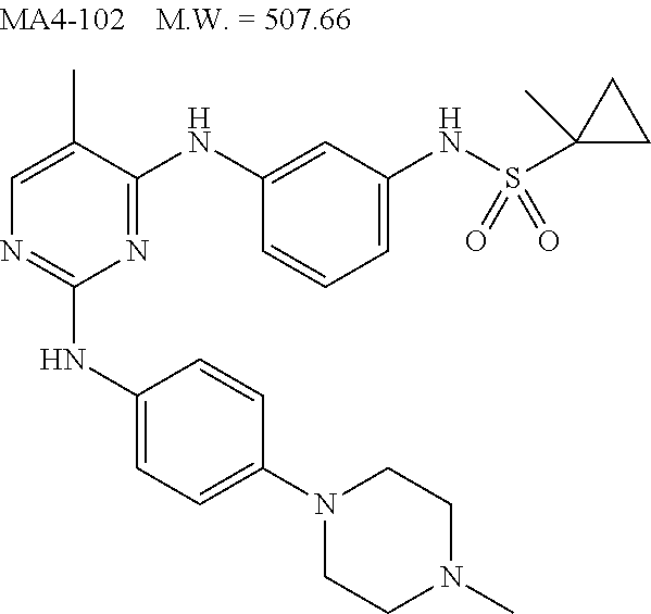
N1=C(NC2=CC(NS(C3(C)CC3)(=O)=O)=CC=C2)C(C)=CN=C1NC1=CC=C(N2CCN(C)CC2)C=C1
